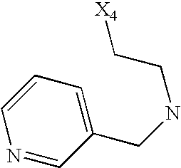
[X4]CCNCC1=CC=CN=C1
